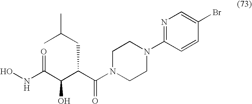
ONC(C(C(C(=O)N1CCN(C2=NC=C(Br)C=C2)CC1)CC(C)C)O)=O
